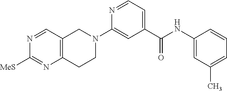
C12=C(C=NC([MeS])=N1)CN(C1=CC(C(NC3=CC(C)=CC=C3)=O)=CC=N1)CC2
